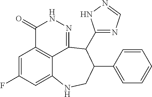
C1=C(F)C=C2C3=C1C(=O)NN=C3C(C1=NC=NN1)C(C1=CC=CC=C1)CN2
